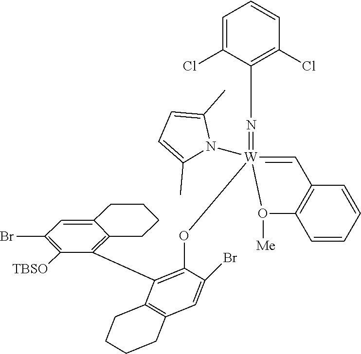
C1=C(Cl)C(N=[W]2(OC3=C(C4=C5C(=CC(Br)=C4[TBSO])CCCC5)C4=C(CCCC4)C=C3Br)(N3C(C)=CC=C3C)=CC3=C(C=CC=C3)O2[Me])=C(Cl)C=C1
